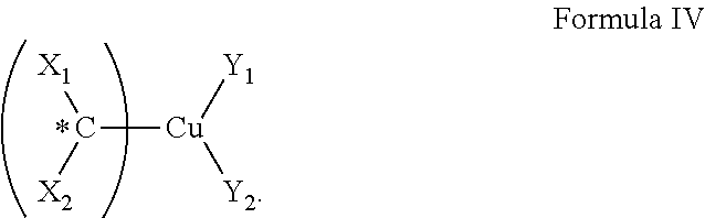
C([Cu]([Y1])[Y2])([X2])[X1]
